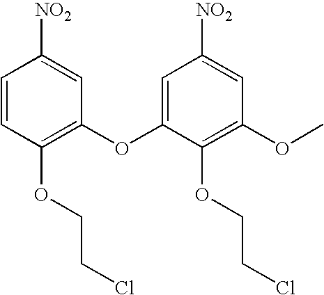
C1=CC(OCCCl)=C(OC2=CC([NO2])=CC(OC)=C2OCCCl)C=C1[NO2]
